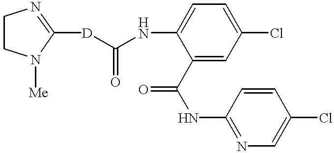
C1CN([Me])C([D]C(NC2=CC=C(Cl)C=C2C(NC2=NC=C(Cl)C=C2)=O)=O)=N1
